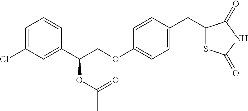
C1=C(Cl)C=C(C(COC2=CC=C(CC3SC(=O)NC3=O)C=C2)OC(=O)C)C=C1
